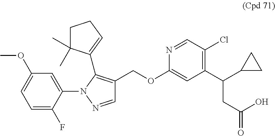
C1=C(F)C(N2N=CC(COC3=CC(C(C4CC4)CC(=O)O)=C(Cl)C=N3)=C2C2=CCCC2(C)C)=CC(OC)=C1
